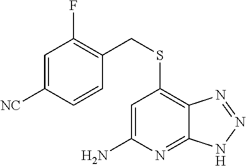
FC1=C(CSC2=C3C(=NC(N)=C2)NN=N3)C=CC([NC])=C1
